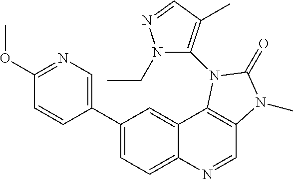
C1(C2=CN=C(OC)C=C2)=CC=C2C(=C1)C1=C(C=N2)N(C)C(=O)N1C1=C(C)C=NN1CC
